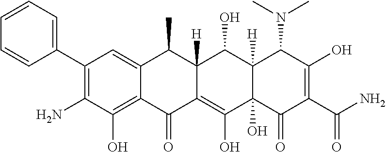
C1(C2=CC=CC=C2)=C(N)C(O)=C2C(=C1)C(C)C1([H])C(=C(O)C3(O)C([H])(C1O)C(N(C)C)C(O)=C(C(N)=O)C3=O)C2=O
